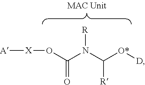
O([X][A])C(=O)N([R])C([O*][D])[R]
